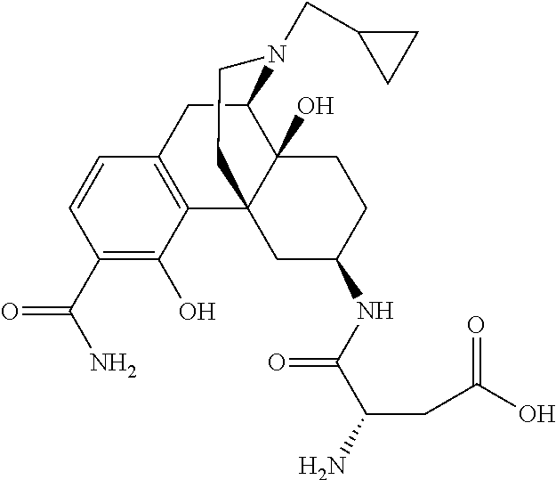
C1(C(=O)N)=C(O)C2=C(C=C1)CC1C3(O)C2(CC(NC(C(CC(O)=O)N)=O)CC3)CCN1CC1CC1
